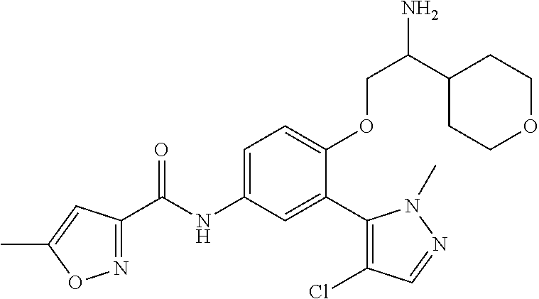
N1=C(C(=O)NC2=CC=C(OCC(N)C3CCOCC3)C(C3=C(Cl)C=NN3C)=C2)C=C(C)O1
